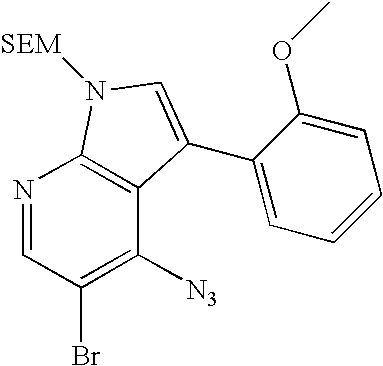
N1=CC(Br)=C([N3])C2=C1N([SEM])C=C2C1=CC=CC=C1OC
